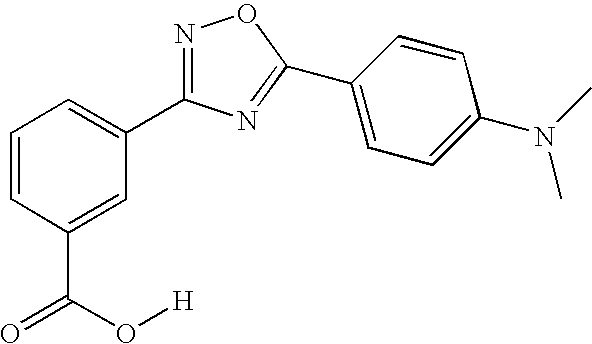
C1=CC(C(=O)O[H])=CC(C2=NOC(C3=CC=C(N(C)C)C=C3)=N2)=C1
